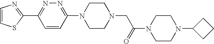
C1(C2=NN=C(N3CCN(CC(N4CCN(C5CCC5)CC4)=O)CC3)C=C2)=NC=CS1
